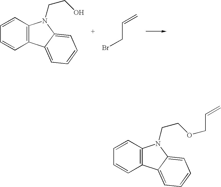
C12=C(C3=CC=CC=C3N1CCO)C=CC=C2.C(Br)C=C.C12=C(C3=CC=CC=C3N1CCOCC=C)C=CC=C2
